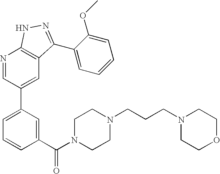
N1=CC(C2=CC=CC(C(N3CCN(CCCN4CCOCC4)CC3)=O)=C2)=CC2=C1NN=C2C1=CC=CC=C1OC
